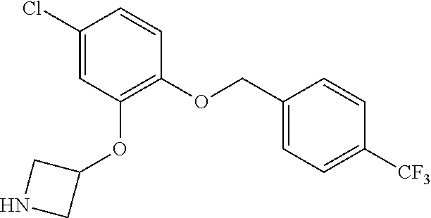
C1(Cl)=CC(OC2CNC2)=C(OCC2=CC=C([CF3])C=C2)C=C1
